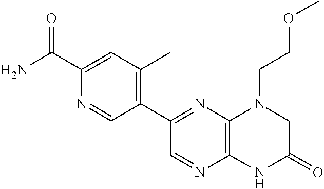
C12=C(N=C(C3=C(C)C=C(C(=O)N)N=C3)C=N1)N(CCOC)CC(=O)N2
